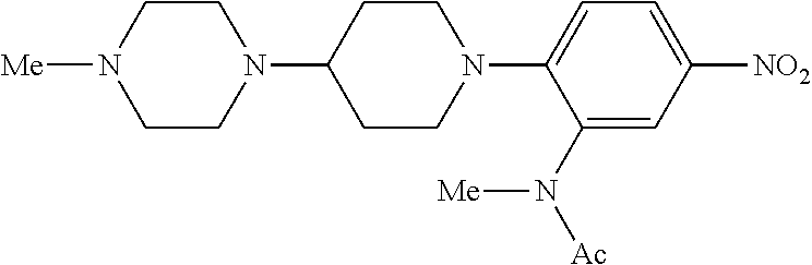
C1(N2CCC(N3CCN([Me])CC3)CC2)=CC=C([NO2])C=C1N([Ac])[Me]
